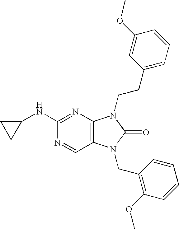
C1(NC2=NC3=C(C=N2)N(CC2=C(OC)C=CC=C2)C(=O)N3CCC2=CC=CC(OC)=C2)CC1
